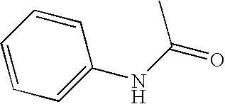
C1(NC(=O)C)=CC=CC=C1
